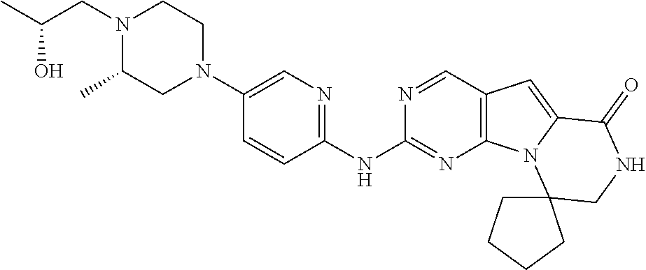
C1N(C2=CN=C(NC3=NC4=C(C=N3)C=C3N4C4(CNC3=O)CCCC4)C=C2)CC(C)N(CC(C)O)C1
